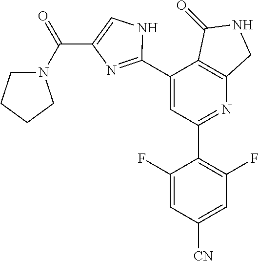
C1(C2=NC(C(=O)N3CCCC3)=CN2)=CC(C2=C(F)C=C([CN])C=C2F)=NC2=C1C(=O)NC2
